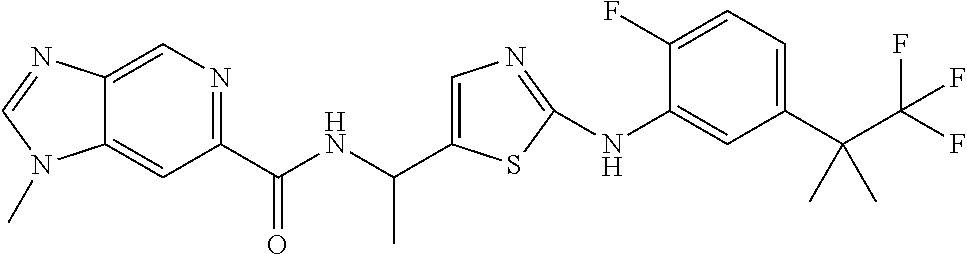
C12=CN=C(C(NC(C)C3=CN=C(NC4=CC(C(C(F)(F)F)(C)C)=CC=C4F)S3)=O)C=C1N(C)C=N2
